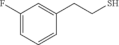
C1(F)=CC=CC(CCS)=C1
